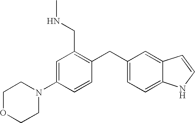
C1=C(N2CCOCC2)C=CC(CC2=CC=C3C(=C2)C=CN3)=C1CNC
